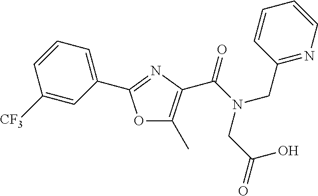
O1C(C)=C(C(N(CC(=O)O)CC2=NC=CC=C2)=O)N=C1C1=CC=CC([CF3])=C1
